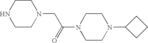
C1NCCN(CC(N2CCN(C3CCC3)CC2)=O)C1
